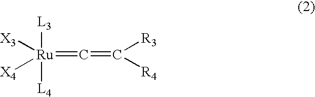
[L3][Ru]([L4])([X3])([X4])=C=C([R3])[R4]
